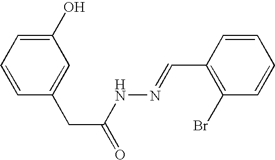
C1(O)=CC=CC(CC(=O)NN=CC2=C(Br)C=CC=C2)=C1
